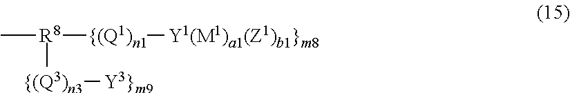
C[R8]([{(Q1)n1][Y1(M1)a1(Z1)b1}m8])[{(Q3)n3][Y3}m9]
